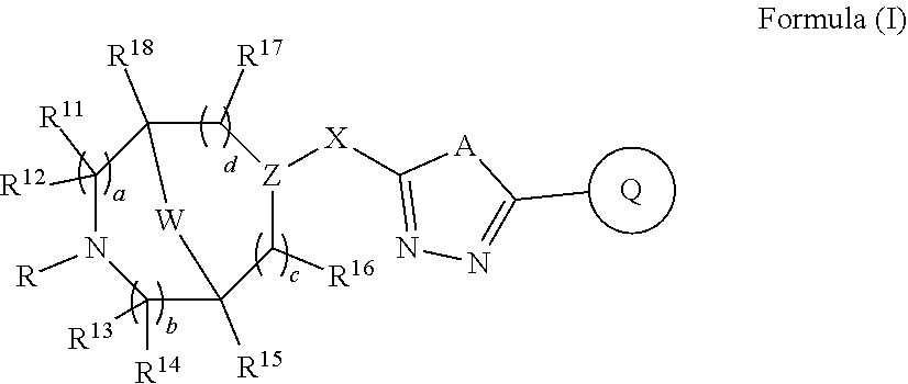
[Q].C1([R16])[Z]([X]C2=NN=C(C)[A]2)C([R17])C2([R18])C([R11])([R12])N([R])C([R13])([R14])C1([R15])[W]2
